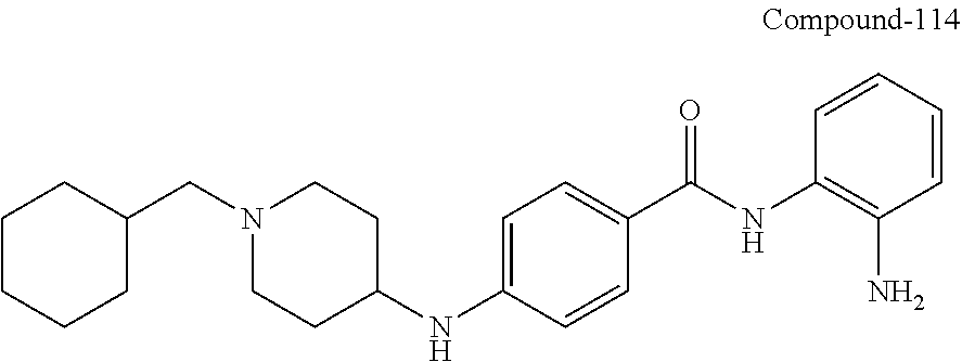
C1=CC(N)=C(NC(C2=CC=C(NC3CCN(CC4CCCCC4)CC3)C=C2)=O)C=C1
